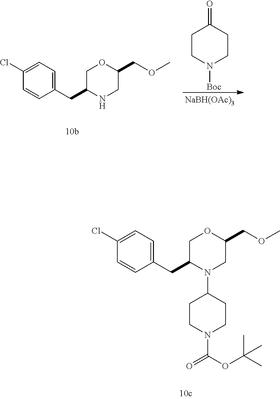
C1(Cl)=CC=C(CC2NCC(COC)OC2)C=C1.C1CN([Boc])CCC1=O.[NaBH(OAc)3].C1(Cl)=CC=C(CC2N(C3CCN(C(OC(C)(C)C)=O)CC3)CC(COC)OC2)C=C1
